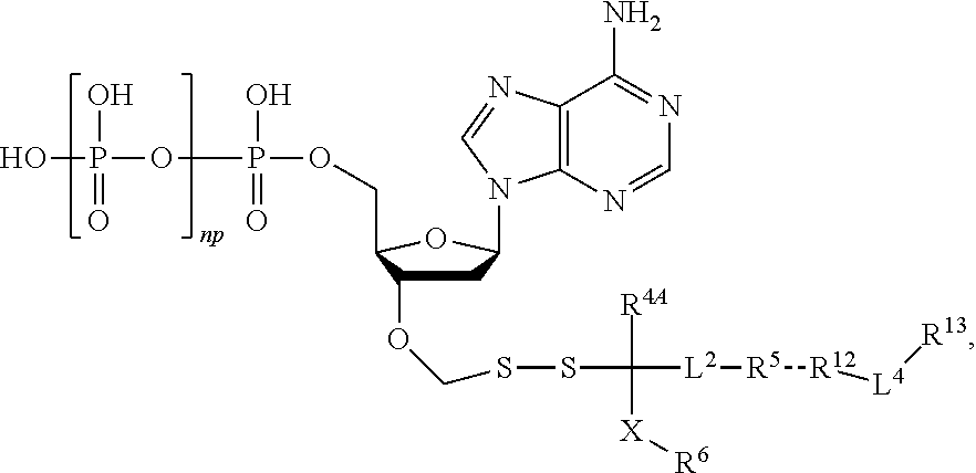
OP(OP(OCC1C(OCSSC([L2][R5][R12][L4][R13])([R4A])[X][R6])CC(N2C3=C(C(N)=NC=N3)N=C2)O1)(O)=O)(O)=O
